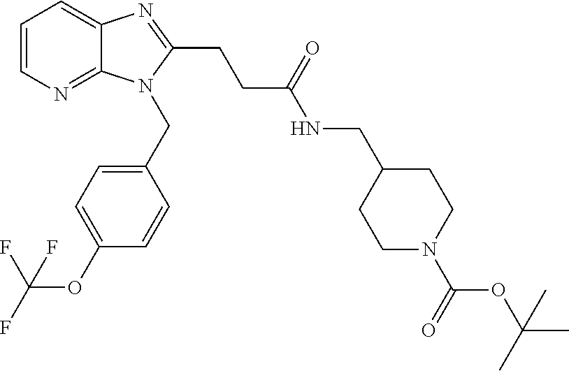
C1=CN=C2C(=C1)N=C(CCC(NCC1CCN(C(=O)OC(C)(C)C)CC1)=O)N2CC1=CC=C(OC(F)(F)F)C=C1
